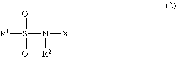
[R1]S(N([X])[R2])(=O)=O
